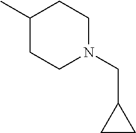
C1(C)CCN(CC2CC2)CC1
